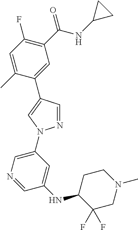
C1(C(NC2CC2)=O)=C(F)C=C(C)C(C2=CN(C3=CN=CC(NC4C(F)(F)CN(C)CC4)=C3)N=C2)=C1
